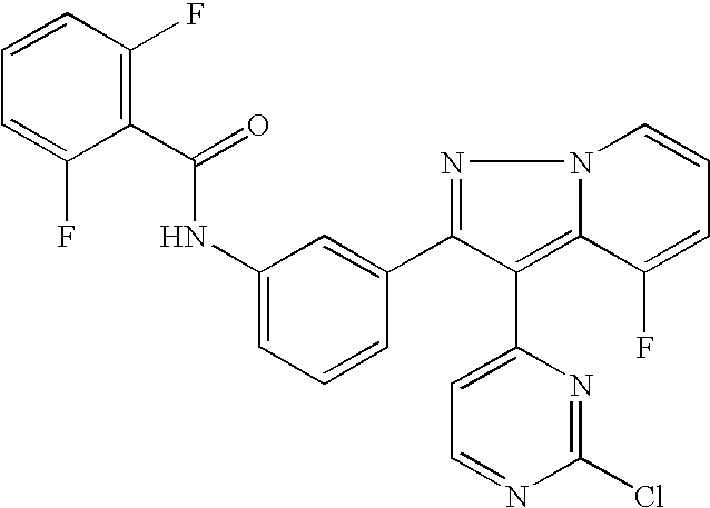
N(C1=CC=CC(C2=NN3C(=C2C2=CC=NC(Cl)=N2)C(F)=CC=C3)=C1)C(C1=C(F)C=CC=C1F)=O
